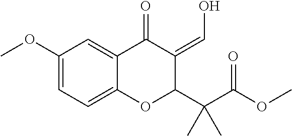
C1(OC)=CC=C2C(=C1)C(=O)C(=CO)C(C(C(OC)=O)(C)C)O2
